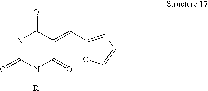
C1(C=C2C(=O)NC(=O)N([R])C2=O)=CC=CO1
